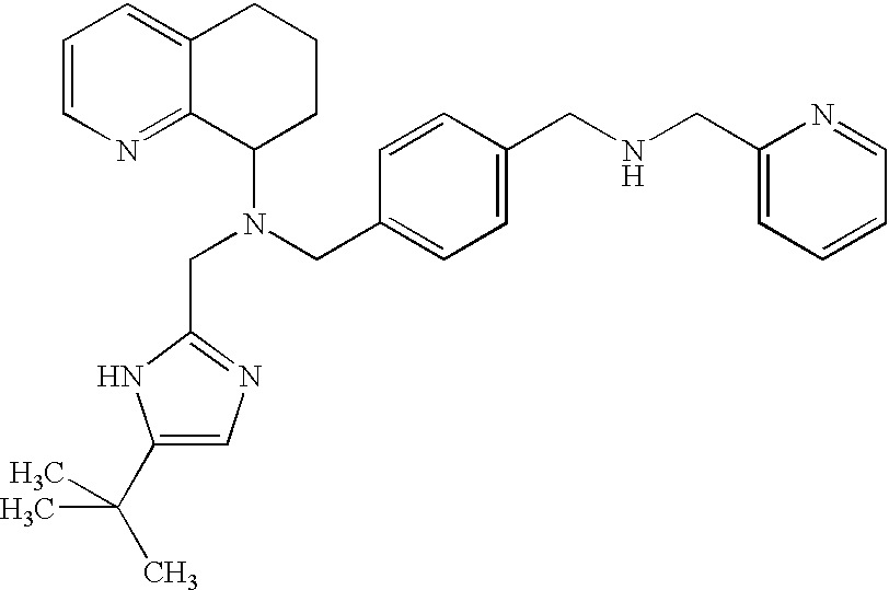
C1=C(CN(C2CCCC3=CC=CN=C23)CC2=NC=C(C(C)(C)C)N2)C=CC(CNCC2=CC=CC=N2)=C1
